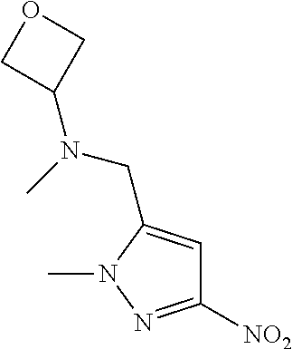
C1([NO2])=NN(C)C(CN(C2COC2)C)=C1
